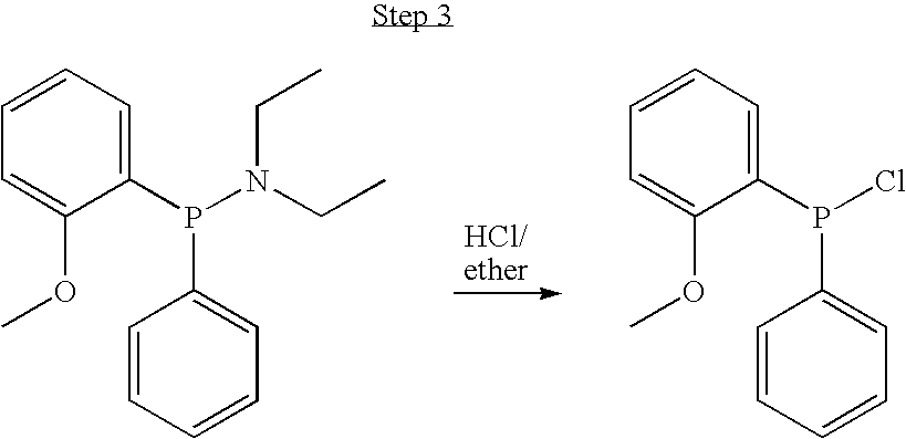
C1=CC=CC=C1P(C1=CC=CC=C1OC)N(CC)CC.C1=CC=CC=C1P(C1=CC=CC=C1OC)Cl
